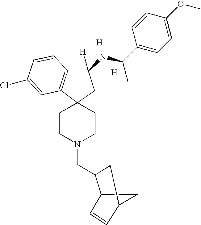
[H].[H].C12CC(C=C1)CC2CN1CCC2(CC1)C1=C(C(NC(C3=CC=C(OC)C=C3)C)([H])C2)C=CC(Cl)=C1
